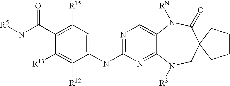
C1([R15])=C(C(N[R5])=O)C([R13])=C([R12])C(NC2=NC=C3C(=N2)N([R3])CC2(C(=O)N3[RN])CCCC2)=C1
